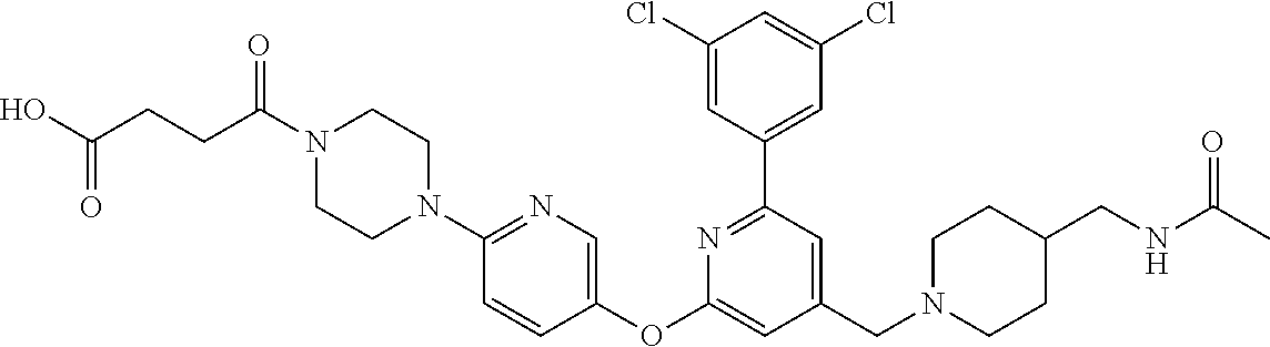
C1(Cl)=CC(C2=NC(OC3=CN=C(N4CCN(C(CCC(O)=O)=O)CC4)C=C3)=CC(CN3CCC(CNC(C)=O)CC3)=C2)=CC(Cl)=C1
